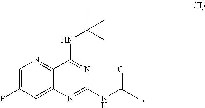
C1=C(F)C=C2C(=N1)C(NC(C)(C)C)=NC(NC(C)=O)=N2
